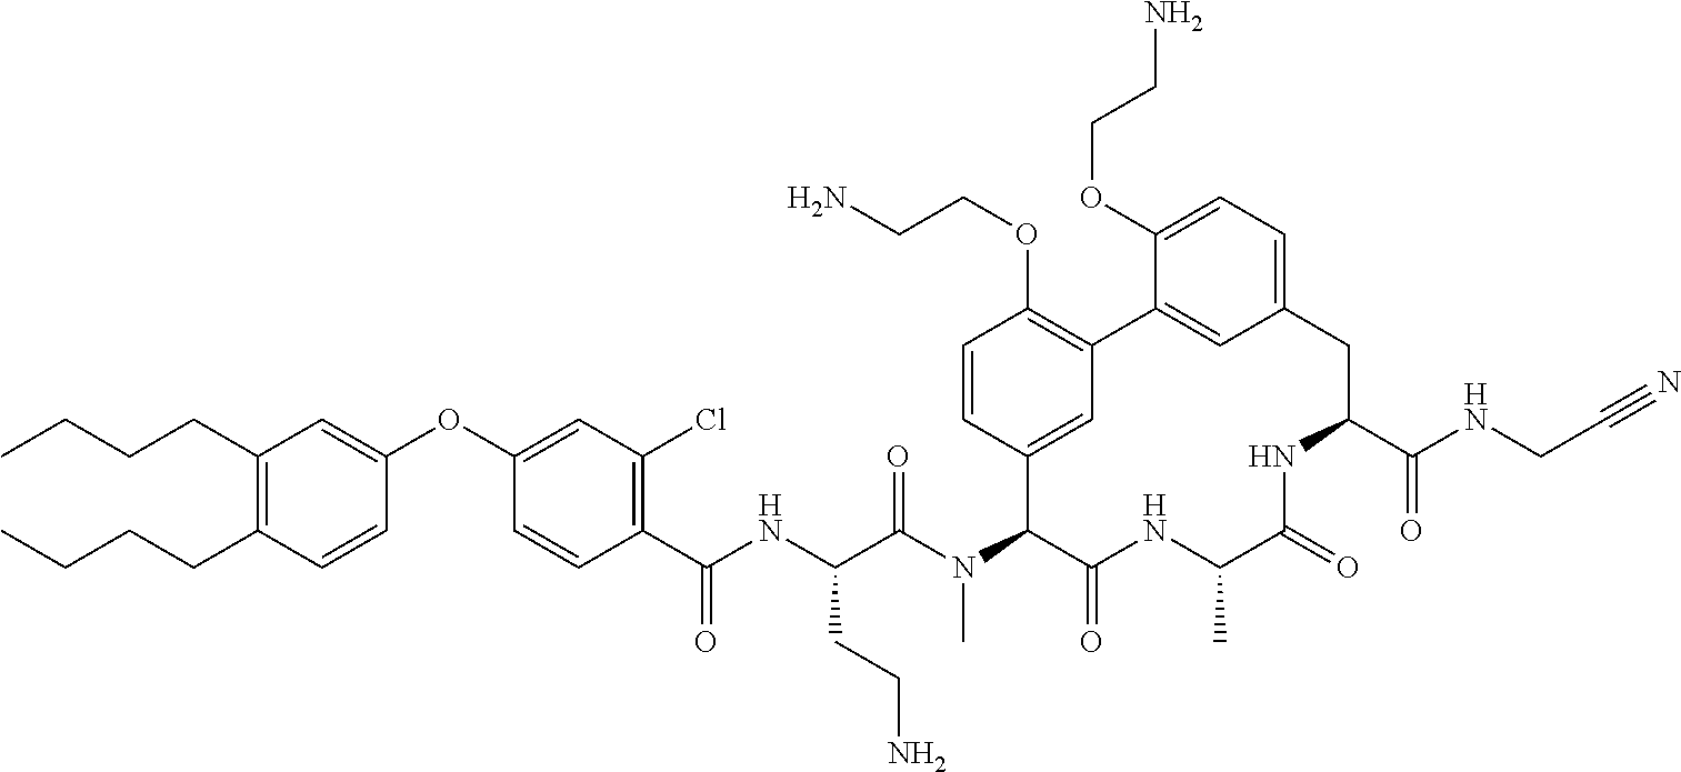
C1(OC2=CC(Cl)=C(C(NC(C(N(C3C(=O)NC(C)C(=O)NC(C(NCC#N)=O)CC4=CC=C(OCCN)C(=C4)C4=C(OCCN)C=CC3=C4)C)=O)CCN)=O)C=C2)=CC(CCCC)=C(CCCC)C=C1
